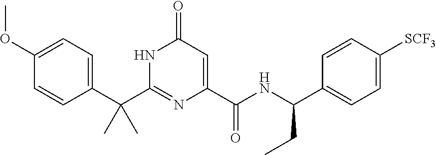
C(C1=CC=C(OC)C=C1)(C1=NC(C(NC(C2=CC=C([SCF3])C=C2)CC)=O)=CC(=O)N1)(C)C
